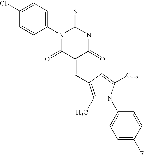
S=C1NC(=O)C(=CC2=C(C)N(C3=CC=C(F)C=C3)C(C)=C2)C(=O)N1C1=CC=C(Cl)C=C1
